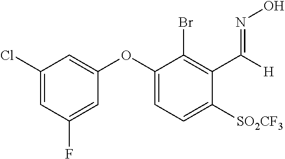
C1(Cl)=CC(F)=CC(OC2=CC=C([SO2CF3])C(C(=NO)[H])=C2Br)=C1
